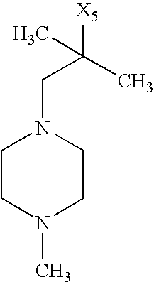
C1CN(C)CCN1CC(C)([X5])C
